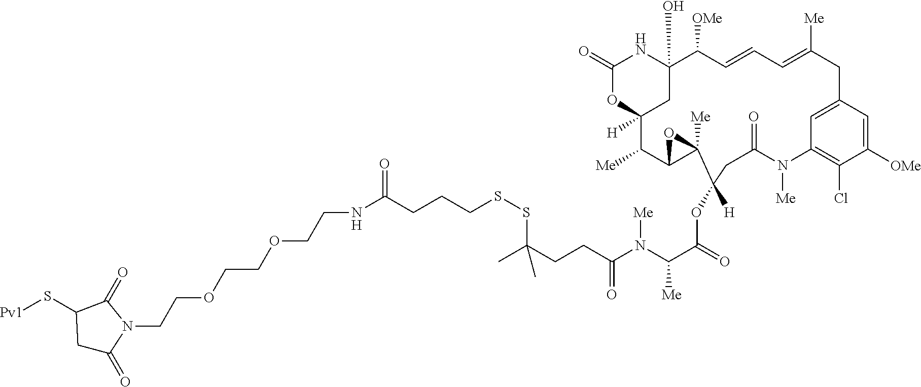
C(SSC(CCC(=O)N(C([Me])C(=O)OC1([H])CC(=O)N([Me])C2=C(Cl)C([OMe])=CC(=C2)CC([Me])=CC=CC([OMe])C2(O)NC(=O)OC([H])(C2)C([Me])C2C1([Me])O2)[Me])(C)C)CCC(NCCOCCOCCN1C(=O)CC(S[Pv1])C1=O)=O
